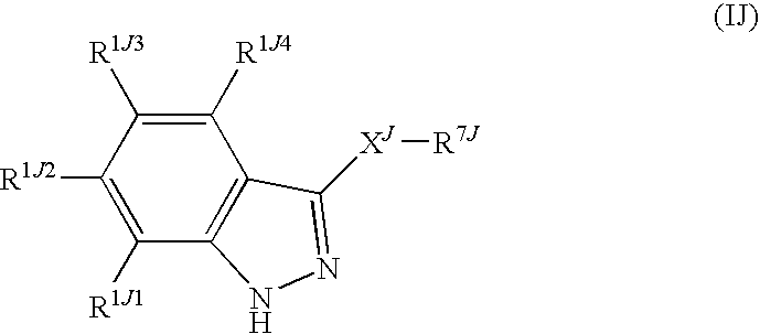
C1([R1J4])=C([R1J3])C([R1J2])=C([R1J1])C2=C1C([XJ][R7J])=NN2
